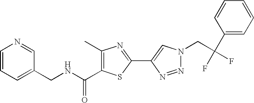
C1=CC=C(CNC(C2=C(C)N=C(C3=CN(CC(C4=CC=CC=C4)(F)F)N=N3)S2)=O)C=N1
